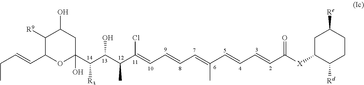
C1([R9])C(C=CCC)OC(C(C(C(C(=CC=CC=C(C=CC=CC([X]C2C([Rd])CCC([Re])C2)=O)C)Cl)C)O)[R3])(O)CC1O
